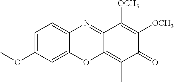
C1=C(OC)C=C2C(=C1)N=C1C(=C(C)C(=O)C([OCH3])=C1[OCH3])O2
